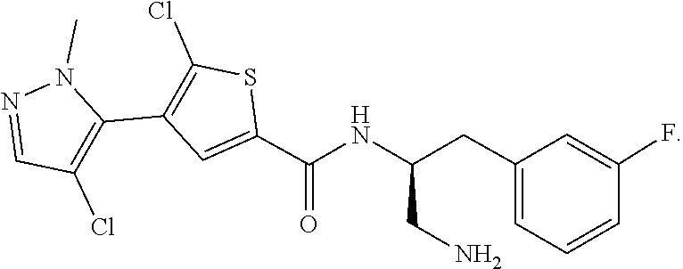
N1(C)N=CC(Cl)=C1C1=C(Cl)SC(C(NC(CC2=CC=CC(F)=C2)CN)=O)=C1
